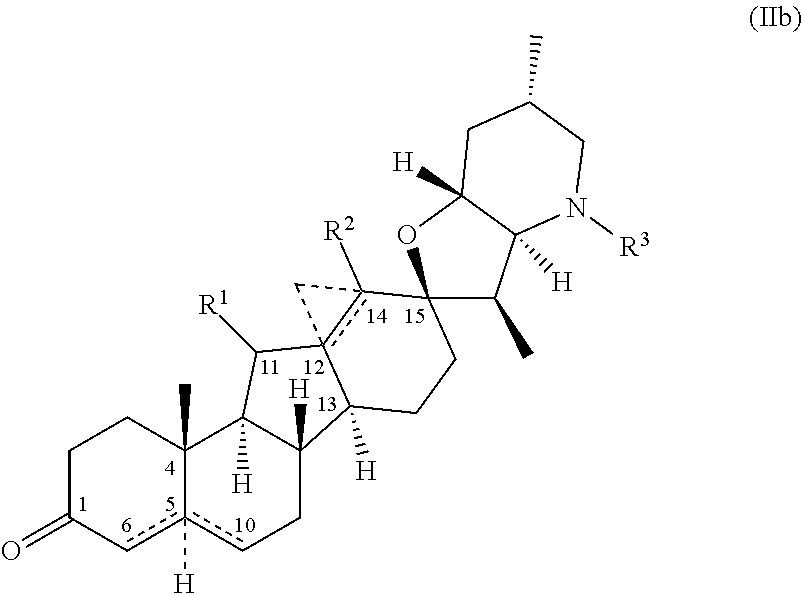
C1C(=O)cc2([H])cCC3([H])C([H])(C2(C)C1)C([R1])c12c([R2])(C4(CCC31[H])C(C)C1([H])C([H])(O4)CC(C)CN1[R3])C2
